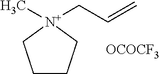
C1CC[N+](CC=C)(C)C1.[OCOCF3]
